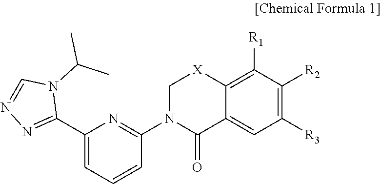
C12=C([R1])C([R2])=C([R3])C=C1C(=O)N(C1=NC(C3=NN=CN3C(C)C)=CC=C1)C[X]2
